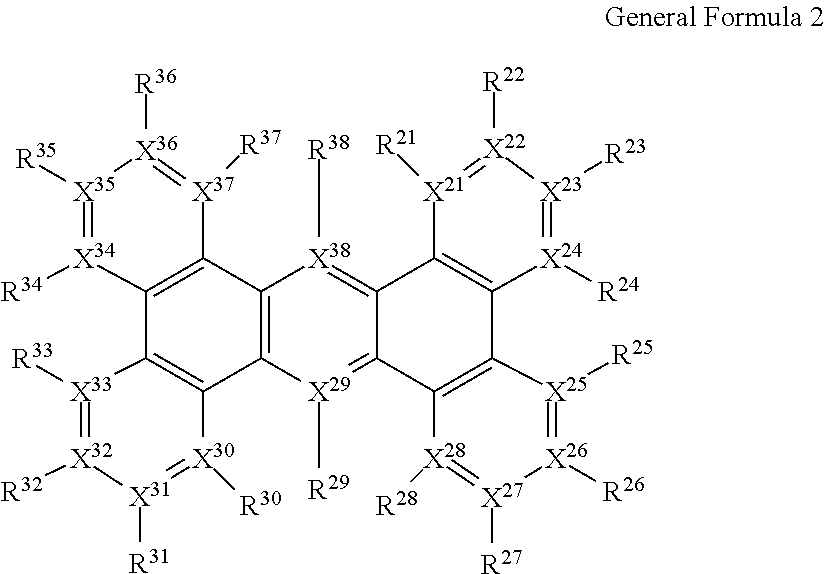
[X35]1([R35])=[X34]([R34])C2=C([X37]([R37])=[X36]1[R36])C1=C(C3=C2[X33]([R33])=[X32]([R32])[X31]([R31])=[X30]3[R30])[X29]([R29])=C2C(=[X38]1[R38])C1=C(C3=C2[X28]([R28])=[X27]([R27])[X26]([R26])=[X25]3[R25])[X24]([R24])=[X23]([R23])[X22]([R22])=[X21]1[R21]
